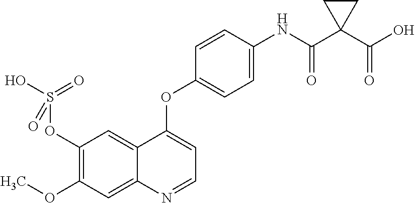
C1(OS(O)(=O)=O)=C(OC)C=C2C(=C1)C(OC1=CC=C(NC(C3(C(O)=O)CC3)=O)C=C1)=CC=N2
